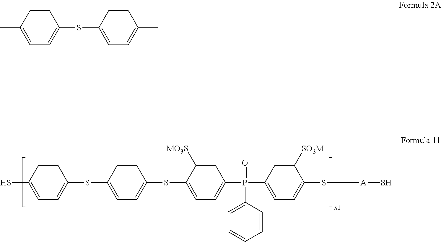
C1=CC(S)=CC=C1SC1=CC=C(SC2=CC=C(P(C3=CC=C(S[A]S)C([SO3M])=C3)(=O)C3=CC=CC=C3)C=C2[MO3S])C=C1.C1=CC(C)=CC=C1SC1=CC=C(C)C=C1
